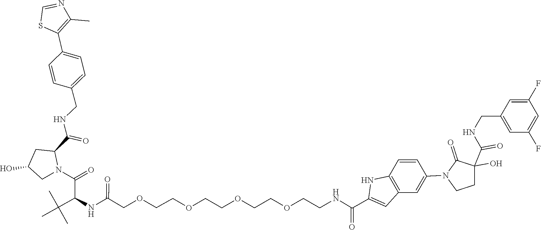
C1CN(C2=CC3=C(NC(C(NCCOCCOCCOCCOCC(=O)NC(C(C)(C)C)C(N4C(C(=O)NCC5=CC=C(C6=C(C)N=CS6)C=C5)CC(O)C4)=O)=O)=C3)C=C2)C(=O)C1(C(NCC1=CC(F)=CC(F)=C1)=O)O
